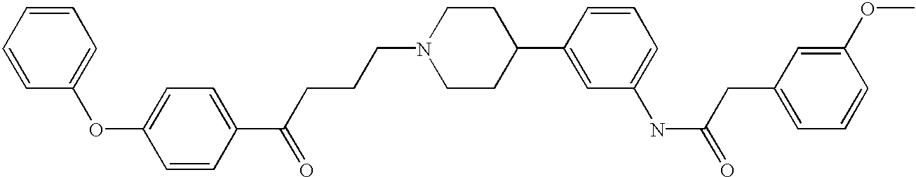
C1=CC(C(CCCN2CCC(C3=CC(NC(=O)CC4=CC=CC(OC)=C4)=CC=C3)CC2)=O)=CC=C1OC1=CC=CC=C1
